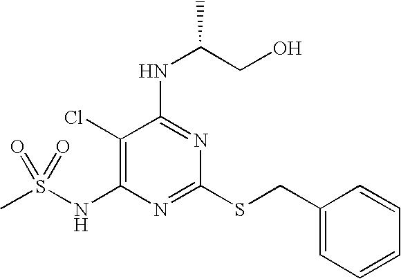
C1(Cl)=C(NS(=O)(=O)C)N=C(SCC2=CC=CC=C2)N=C1NC(CO)C
